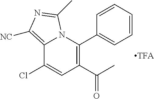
C12=C([NC])N=C(C)N1C(C1=CC=CC=C1)=C(C(=O)C)C=C2Cl
